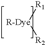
[R1][R-Dye][R2]
